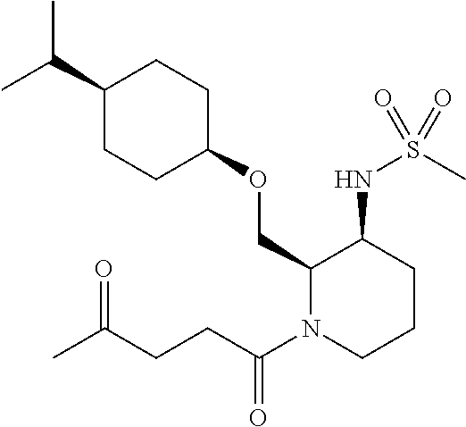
C(C1CCC(OCC2N(C(CCC(C)=O)=O)CCCC2NS(C)(=O)=O)CC1)(C)C
